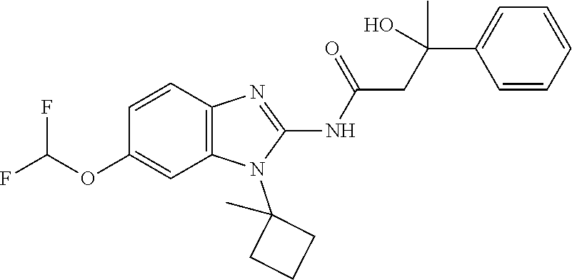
C1=CC2=C(C=C1OC(F)F)N(C1(C)CCC1)C(NC(=O)CC(O)(C1=CC=CC=C1)C)=N2
